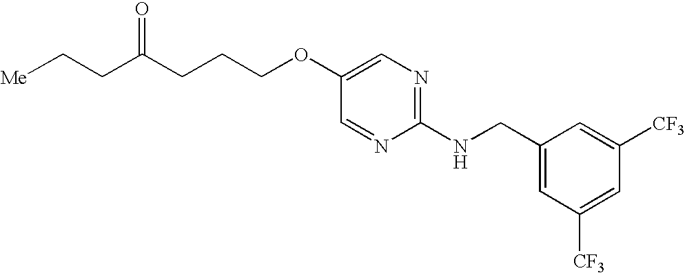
C1(OCCCC(CC[Me])=O)=CN=C(NCC2=CC([CF3])=CC([CF3])=C2)N=C1
